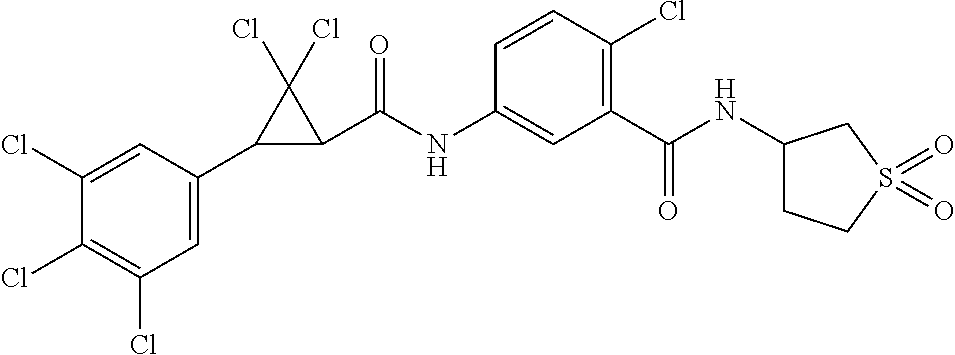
C1(Cl)=CC(C2C(C(NC3=CC(C(=O)NC4CCS(=O)(=O)C4)=C(Cl)C=C3)=O)C2(Cl)Cl)=CC(Cl)=C1Cl
